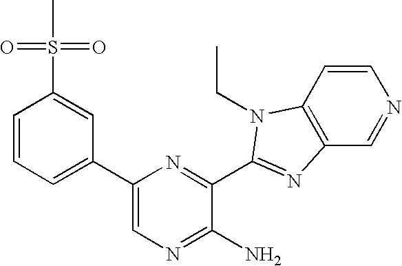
C1(C2=CC=CC(S(C)(=O)=O)=C2)=CN=C(N)C(C2=NC3=C(C=CN=C3)N2CC)=N1
